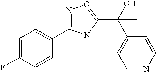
C1=C(F)C=CC(C2=NO=C(C(C)(C3=CC=NC=C3)O)N2)=C1
